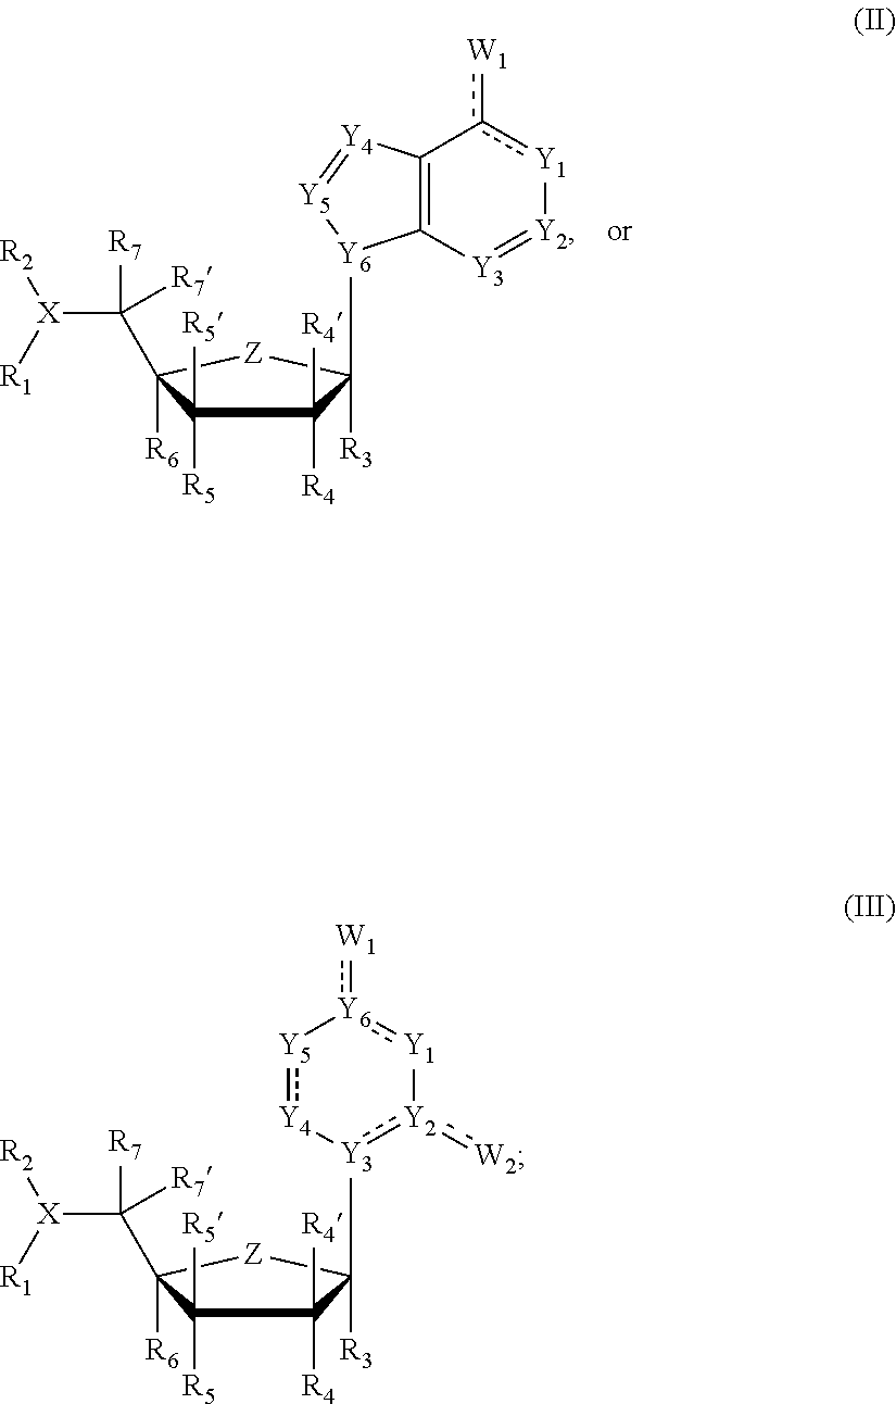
C12=C([Y3]=[Y2][Y1]c1[W1])[Y6](C1([R3])C([R4])([R4])C([R5])([R5])C([R6])(C([X]([R2])[R1])([R7])[R7])[Z]1)[Y5]=[Y4]2.[Y5]1:[Y4][Y3](C2([R3])C([R4])([R4])C([R5])([R5])C([R6])(C([X]([R2])[R1])([R7])[R7])[Z]2):[Y2](:[W2])[Y1]:[Y6]1:[W1]
